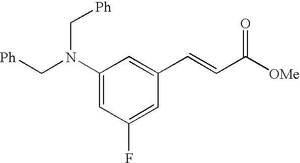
C1(N(C[Ph])C[Ph])=CC(F)=CC(C=CC([OMe])=O)=C1
